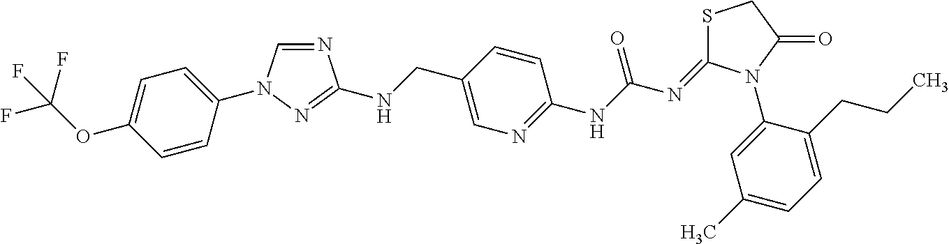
C1=CC(N2C=NC(NCC3=CN=C(NC(N=C4SCC(=O)N4C4=CC(C)=CC=C4CCC)=O)C=C3)=N2)=CC=C1OC(F)(F)F
